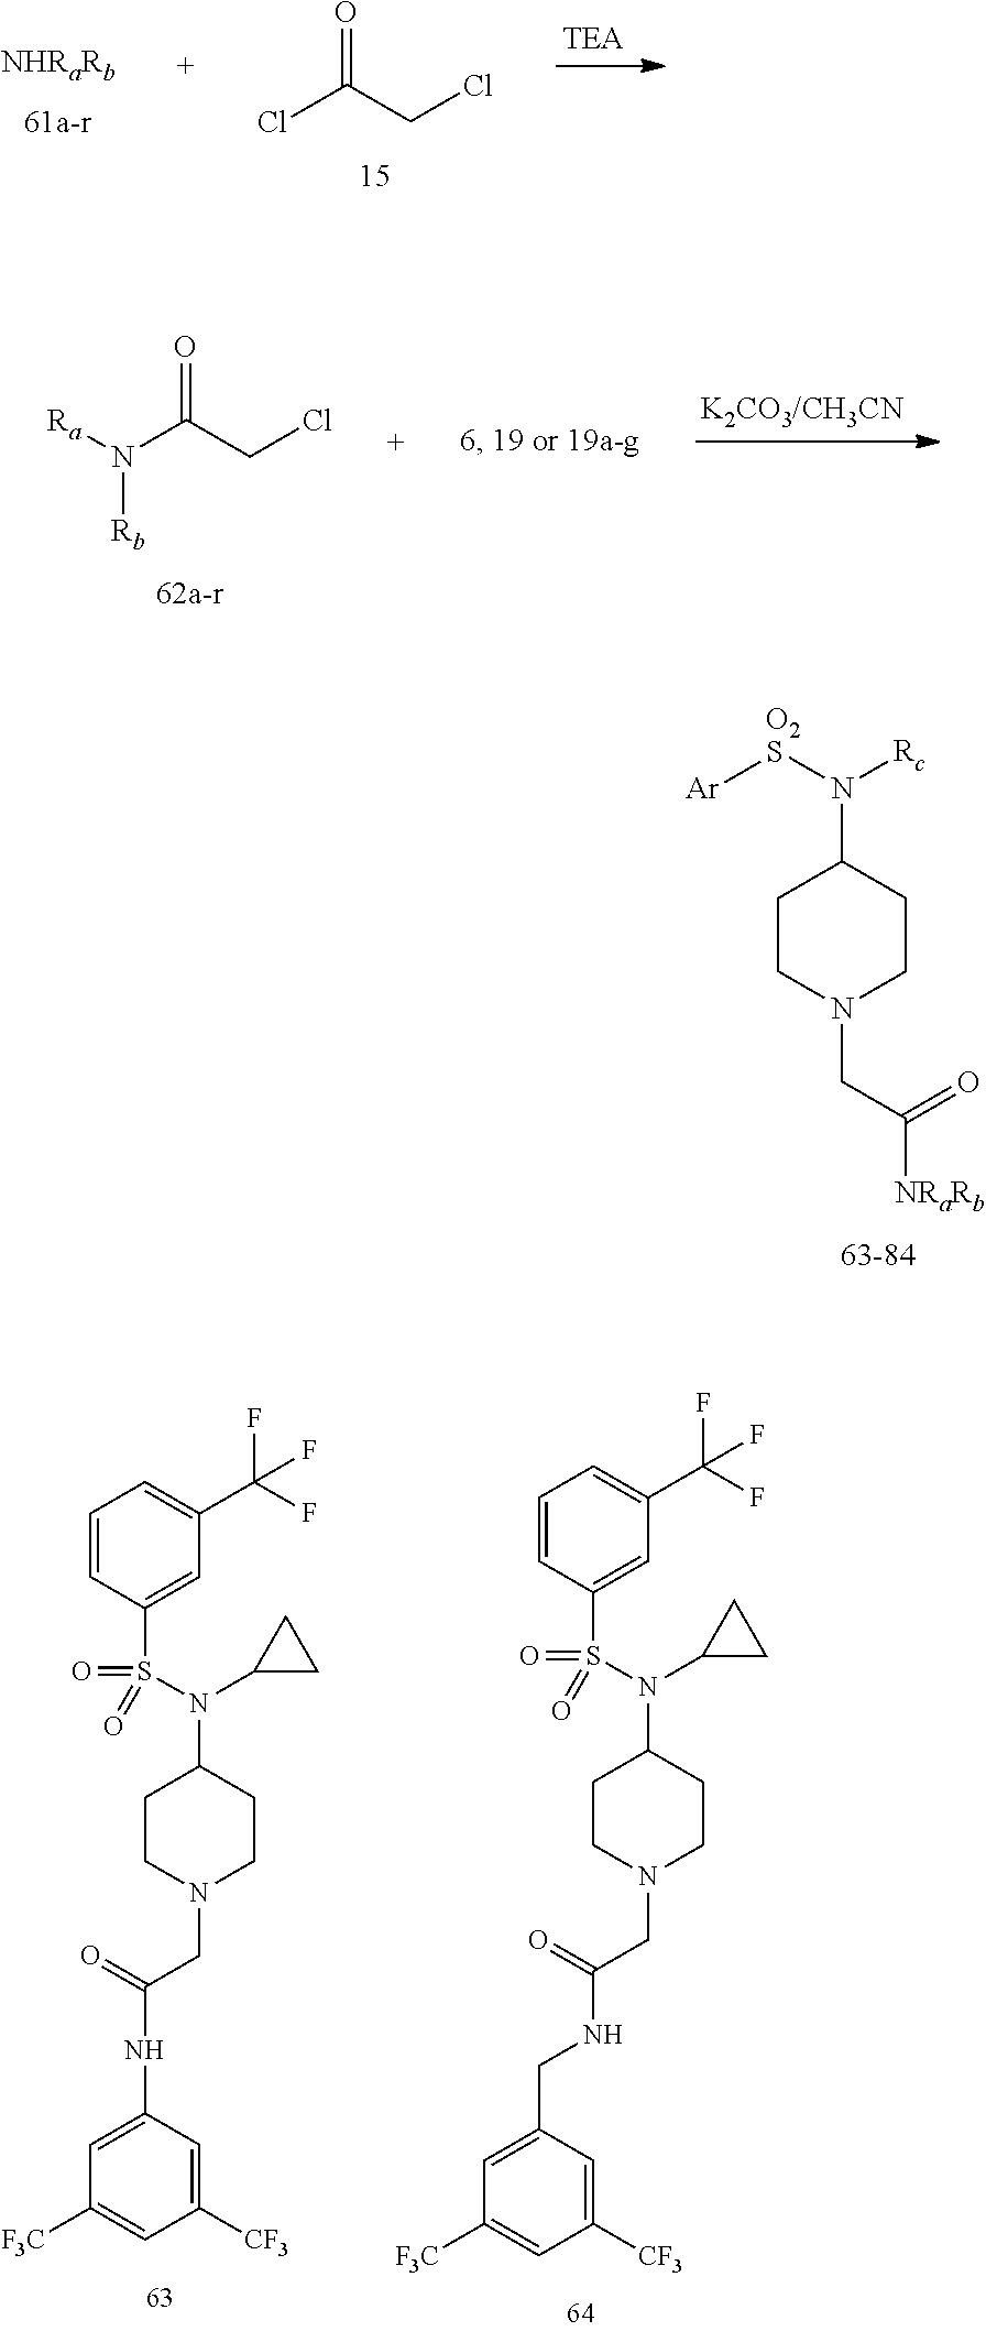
[O2S](N(C1CCN(CC([NRaRb])=O)CC1)[Rc])[Ar].ClC(CCl)=O.N(C(CCl)=O)([Ra])[Rb].C1=CC(S(N(C2CCN(CC(NC3=CC([F3C])=CC([CF3])=C3)=O)CC2)C2CC2)(=O)=O)=CC(C(F)(F)F)=C1.C1=CC(S(N(C2CCN(CC(=O)NCC3=CC([F3C])=CC([CF3])=C3)CC2)C2CC2)(=O)=O)=CC(C(F)(F)F)=C1
